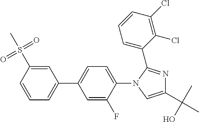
C1(C2=CC=CC(S(C)(=O)=O)=C2)=CC=C(N2C(C3=CC=CC(Cl)=C3Cl)=NC(C(C)(O)C)=C2)C(F)=C1
